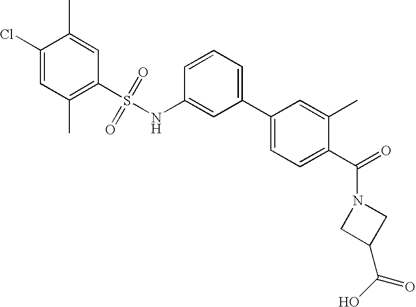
C1(Cl)=CC(C)=C(S(NC2=CC(C3=CC=C(C(=O)N4CC(C(O)=O)C4)C(C)=C3)=CC=C2)(=O)=O)C=C1C
